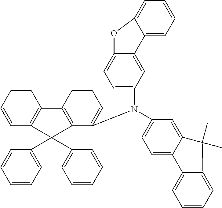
C1=CC=CC2=C1C1=C(C(N(C3=CC=C4C(=C3)C(C)(C)C3=CC=CC=C43)C3=CC=C4C(=C3)C3=CC=CC=C3O4)=CC=C1)C21C2=C(C=CC=C2)C2=C1C=CC=C2
